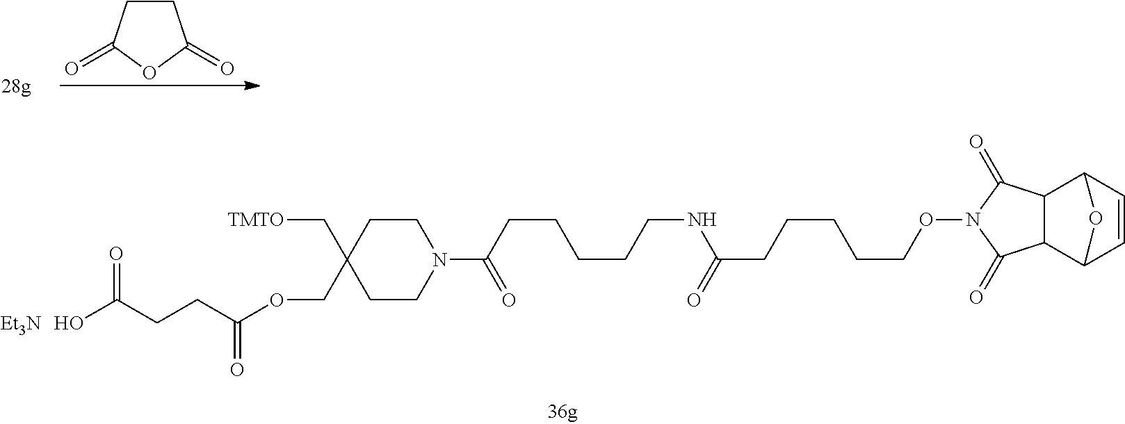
C1CC(=O)OC1=O.C(C1(C[TMTO])CCN(C(=O)CCCCCNC(=O)CCCCCON2C(=O)C3C(C2=O)C2C=CC3O2)CC1)OC(CCC(O)=O)=O.[Et3N]
